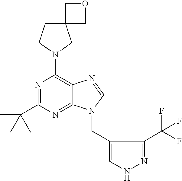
N1=C(C(C)(C)C)N=C2C(=C1N1CC3(CC1)COC3)N=CN2CC1=CNN=C1C(F)(F)F
